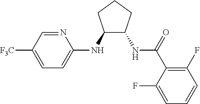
C1(NC2=CC=C([F3C])C=N2)C(NC(C2=C(F)C=CC=C2F)=O)CCC1
